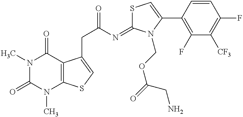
N1(C)C(=O)N(C)C2=C(C1=O)C(CC(=O)N=C1SC=C(C3=C(F)C([CF3])=C(F)C=C3)N1COC(=O)CN)=CS2
